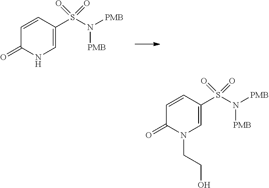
C1=CC(S(N([PMB])[PMB])(=O)=O)=CNC1=O.C1=CC(S(N([PMB])[PMB])(=O)=O)=CN(CCO)C1=O
